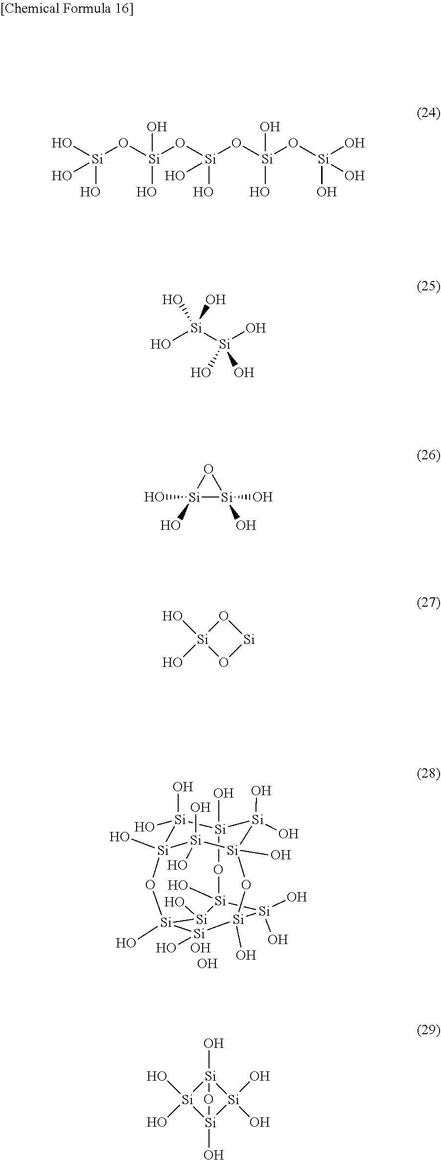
O[Si]1[Si]2(O)O[Si]3(O)[Si](O)(O)[Si]4(O)O[Si](O)([Si](O)(O)[Si]1(O)O[Si](O)([Si]4(O)O)[Si]3(O)O)[Si]2O.O.O.O[Si](O[Si](O[Si](O[Si](O[Si](O)(O)O)(O)O)(O)O)(O)O)(O)O.O[Si]([Si](O)(O)O)(O)O.[Si]1(O)(O)[Si](O)(O)O1.O1[Si](O)(O)O[Si]1.[Si]12(O)[Si](O)(O)[Si](O)([Si]1(O)O)O2
